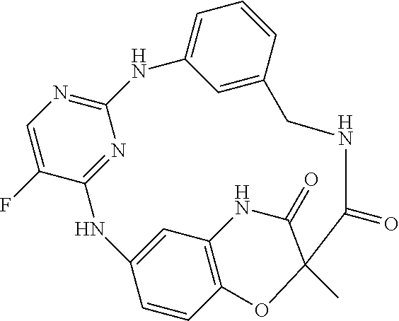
C1(F)=CN=C2N=C1NC1=CC3=C(C=C1)OC(C)(C(=O)NCC1=CC(=CC=C1)N2)C(=O)N3
